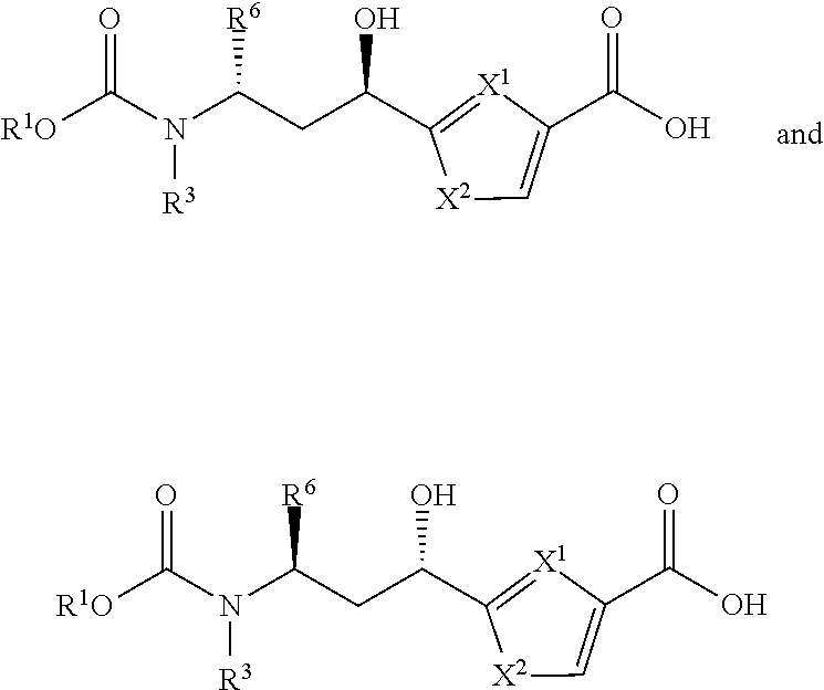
[R1O]C(N(C(CC(C1=[X1]C(C(O)=O)=C[X2]1)O)[R6])[R3])=O.[R1O]C(N(C(CC(C1=[X1]C(C(O)=O)=C[X2]1)O)[R6])[R3])=O
